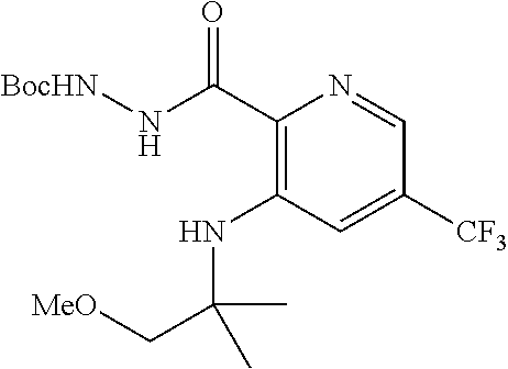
C1(C(N[BocHN])=O)=C(NC(C[MeO])(C)C)C=C([CF3])C=N1
